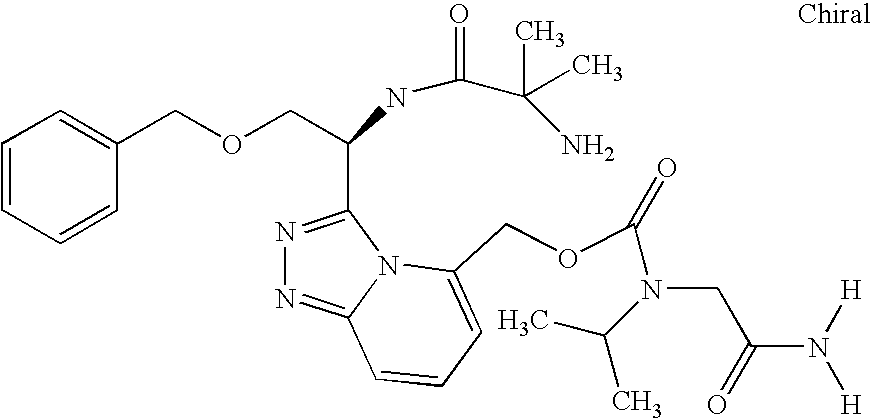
C1=CC=CC(COCC(C2=NN=C3N2C(COC(N(C(C)C)CC(N([H])[H])=O)=O)=CC=C3)NC(C(N)(C)C)=O)=C1
